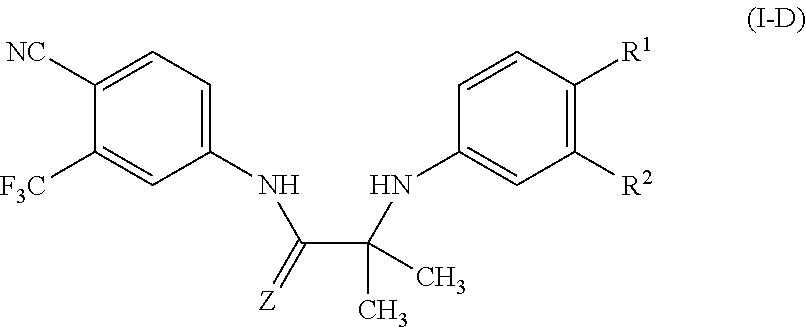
C1(NC(C(NC2=CC([R2])=C([R1])C=C2)(C)C)=[Z])=CC=C([NC])C([F3C])=C1
